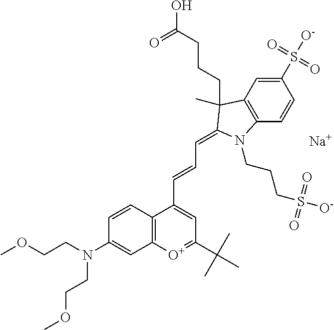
[Na].C1(S([O-])(=O)=O)=CC2=C(C=C1)N(CCCS(=O)(=O)[O-])C(=CC=CC1=CC(C(C)(C)C)=[O+]C3=C1C=CC(N(CCOC)CCOC)=C3)C2(CCCC(O)=O)C
